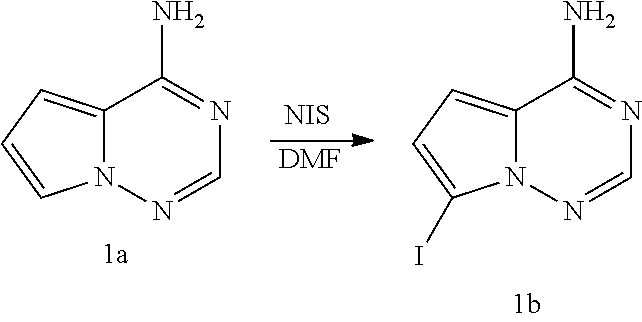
[DMF].[NIS].C12=CC=C(I)N1N=CN=C2N.C12=CC=CN1N=CN=C2N
